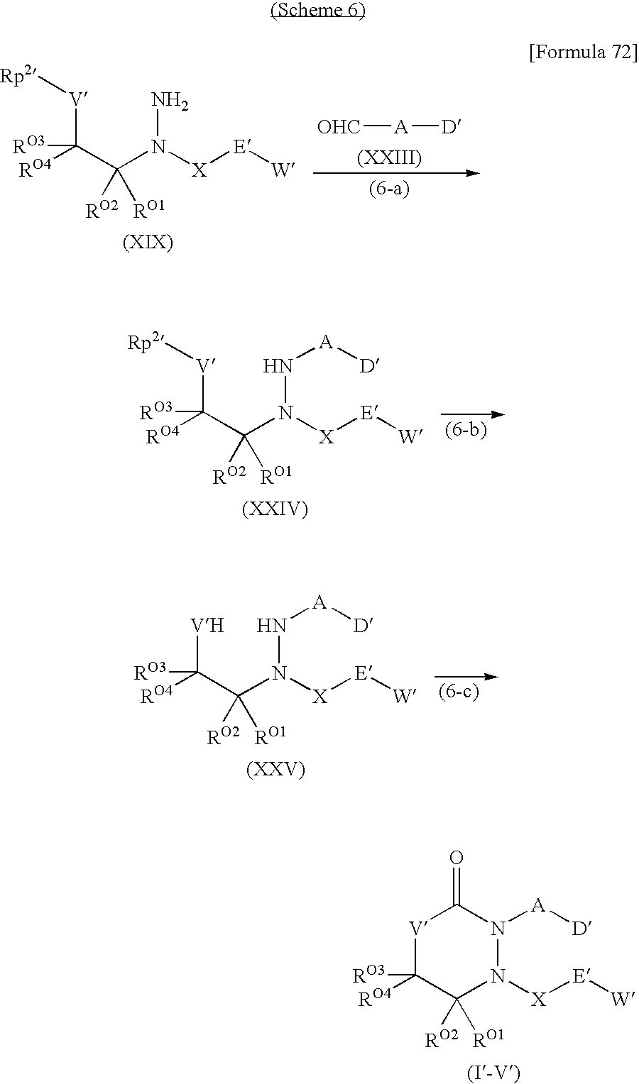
[V]1C([RO4])([RO3])C([RO2])([RO1])N([X][E][W])N([A][D])C1=O.[V](C(C(N([X][E][W])N)([RO1])[RO2])([RO4])[RO3])[Rp2].[OHC][A][D].[V](C(C(N([X][E][W])N[A][D])([RO1])[RO2])([RO4])[RO3])[Rp2].[VH]C(C(N([X][E][W])N[A][D])([RO1])[RO2])([RO4])[RO3]
